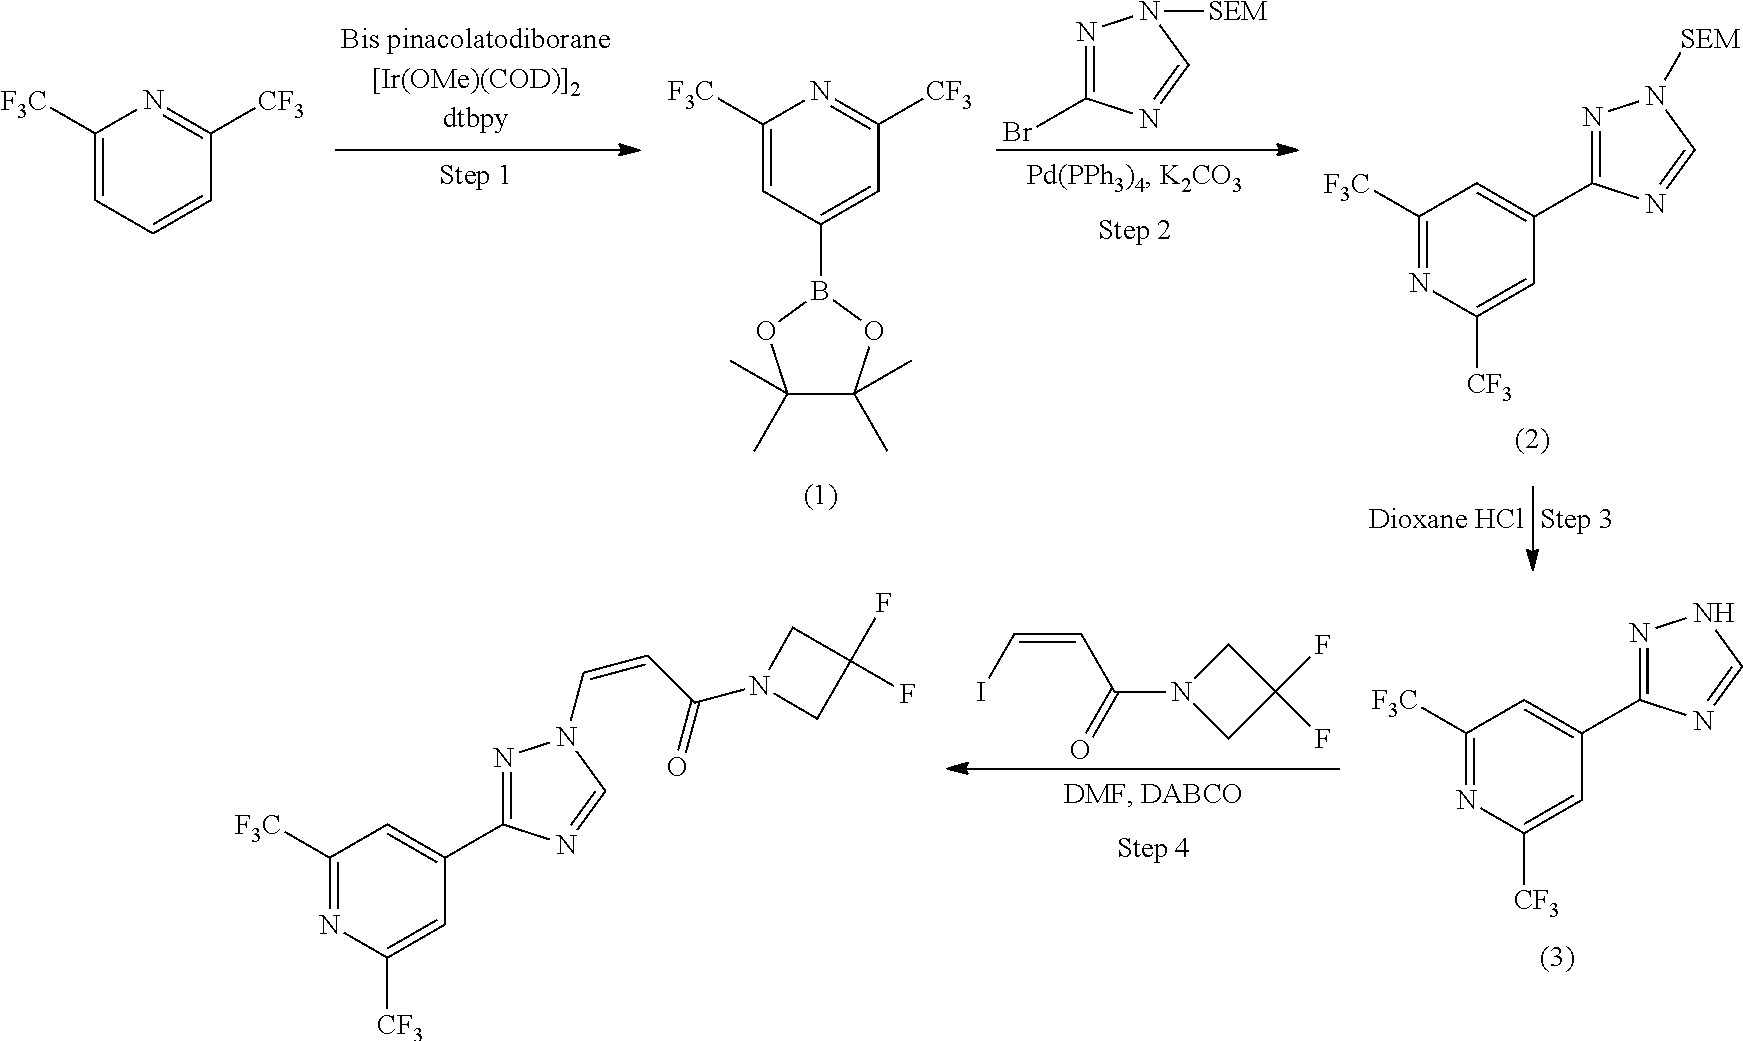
C1([F3C])=CC=CC([CF3])=N1.C1([F3C])=CC(B2OC(C)(C)C(C)(C)O2)=CC([CF3])=N1.N1=C(Br)N=CN1[SEM].C1([F3C])=NC([CF3])=CC(C2=NN([SEM])C=N2)=C1.C1([F3C])=NC([CF3])=CC(C2=NNC=N2)=C1.C1N(C(=O)C=CI)CC1(F)F.C1([F3C])=NC([CF3])=CC(C2=NN(C=CC(N3CC(F)(F)C3)=O)C=N2)=C1
